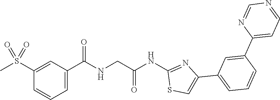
C1(S(C)(=O)=O)=CC(C(=O)NCC(NC2=NC(C3=CC=CC(C4=CC=NC=N4)=C3)=CS2)=O)=CC=C1
